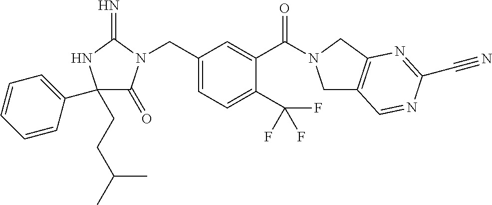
C1(CCC(C)C)(C2=CC=CC=C2)C(=O)N(CC2=CC=C(C(F)(F)F)C(C(=O)N3CC4=C(C3)N=C(C#N)N=C4)=C2)C(=N)N1
